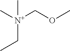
C[N+](COC)(CC)C
